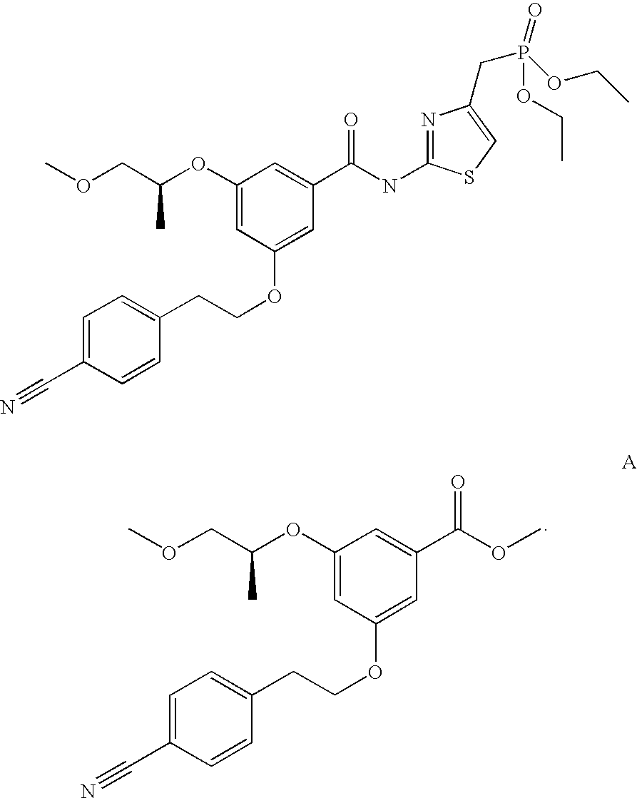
C1(OC(COC)C)=CC(OCCC2=CC=C(C#N)C=C2)=CC(C(OC)=O)=C1.C1(OC(COC)C)=CC(OCCC2=CC=C(C#N)C=C2)=CC(C(NC2=NC(CP(OCC)(=O)OCC)=CS2)=O)=C1
